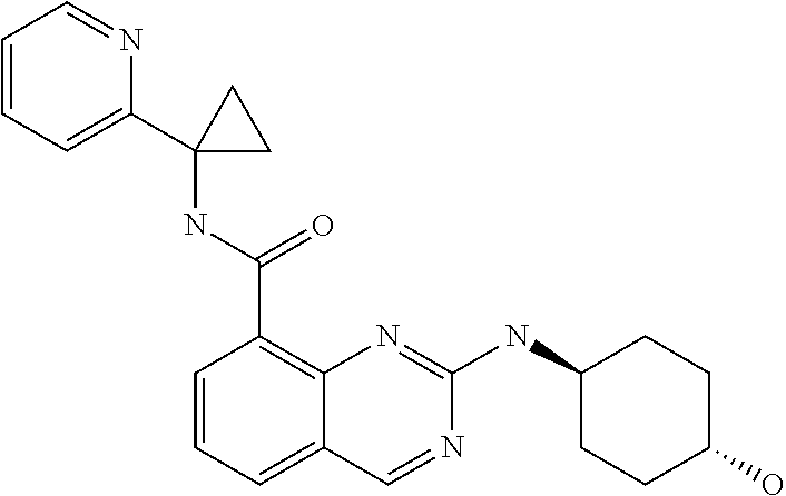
C1=CC=C2C(=C1C(NC1(C3=CC=CC=N3)CC1)=O)N=C(NC1CCC(O)CC1)N=C2
